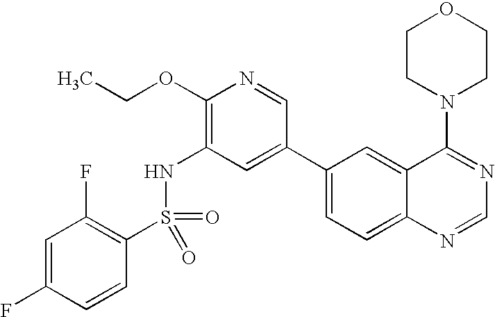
C1(S(NC2=C(OCC)N=CC(C3=CC=C4C(=C3)C(N3CCOCC3)=NC=N4)=C2)(=O)=O)=C(F)C=C(F)C=C1
